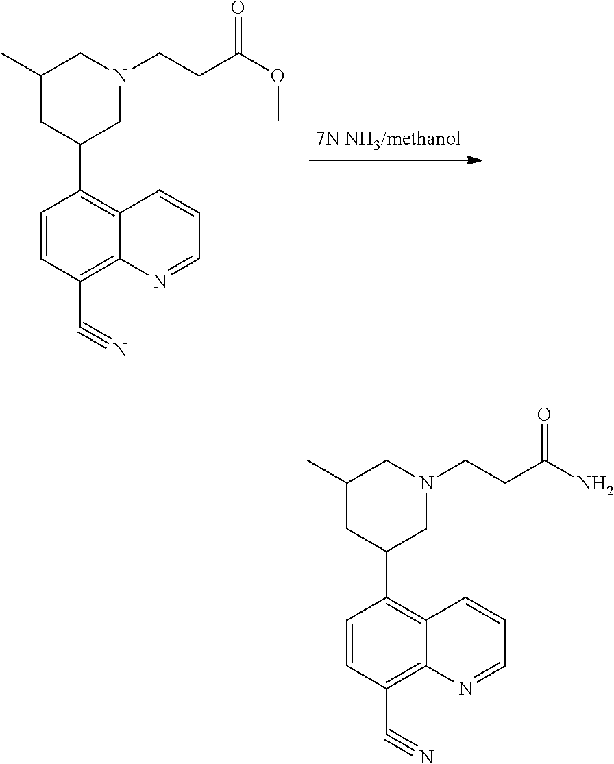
C1=CC(C2CN(CCC(N)=O)CC(C)C2)=C2C(=C1C#N)N=CC=C2.C1=CC(C2CN(CCC(OC)=O)CC(C)C2)=C2C(=C1C#N)N=CC=C2
